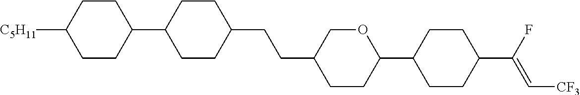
C1CC(C2CCC(CCC3CCC(C4CCC(C(F)=C[CF3])CC4)OC3)CC2)CCC1[C5H11]
